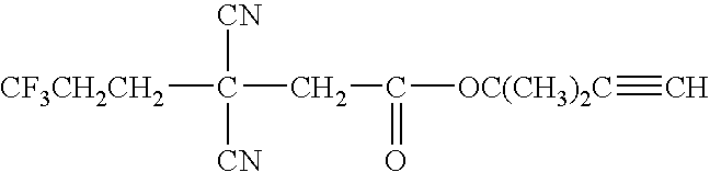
[CF3CH2CH2]C([CN])([CN])CC(=O)[OC(CH3)2C]#C
